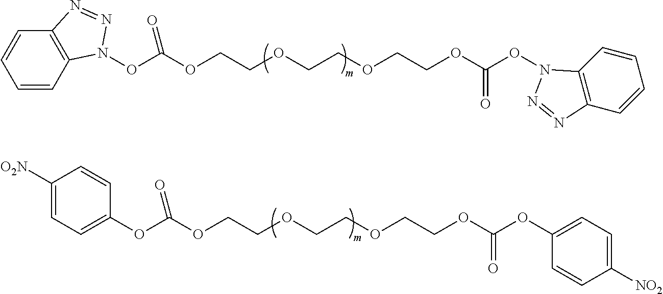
C1=CC2=C(C=C1)N=NN2OC(OCCOCCOCCOC(ON1C2=C(C=CC=C2)N=N1)=O)=O.C1(OC(OCCOCCOCCOC(OC2=CC=C([NO2])C=C2)=O)=O)=CC=C([O2N])C=C1
